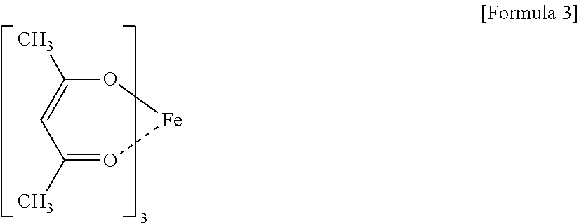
C1(C)=CC(C)=O[Fe]O1
